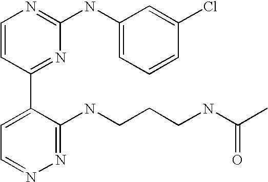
C1=CC(C2=CC=NN=C2NCCCNC(C)=O)=NC(NC2=CC=CC(Cl)=C2)=N1
